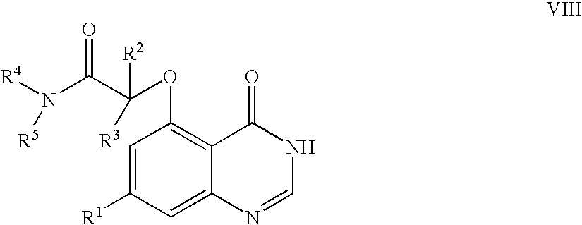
C1=C([R1])C=C2C(=C1OC(C(N([R4])[R5])=O)([R3])[R2])C(=O)NC=N2
